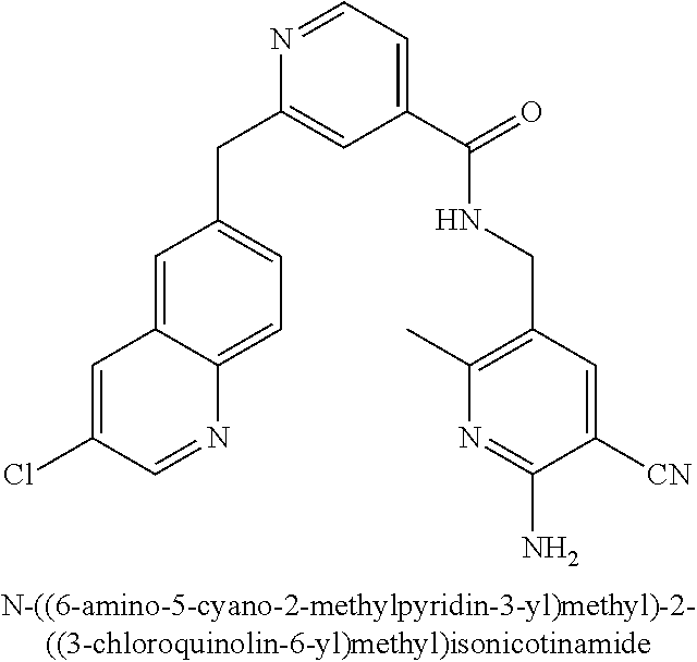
N1=CC=C(C(=O)NCC2=C(C)N=C(N)C([CN])=C2)C=C1CC1=CC=C2C(=C1)C=C(Cl)C=N2
